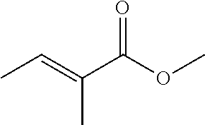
O=C(OC)C(=CC)C
